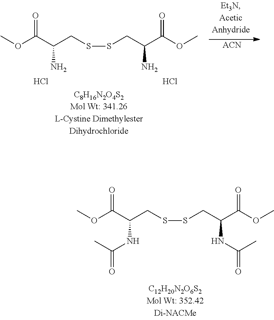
O(C(C(CSSCC(C(OC)=O)N)N)=O)C.Cl.Cl.[ACN].O(C(C(CSSCC(C(OC)=O)NC(=O)C)NC(=O)C)=O)C
